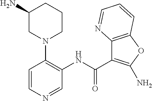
C1(N)CN(C2=C(NC(C3=C(N)OC4=C3N=CC=C4)=O)C=NC=C2)CCC1
